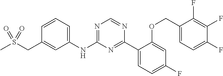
C1=CC=C(NC2=NC=NC(C3=CC=C(F)C=C3OCC3=CC=C(F)C(F)=C3F)=N2)C=C1CS(C)(=O)=O
